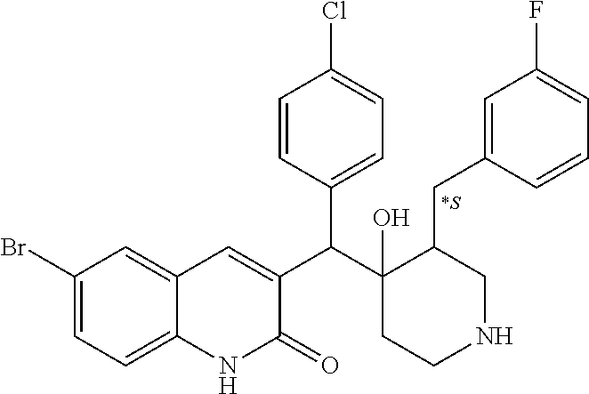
C1(Br)=CC=C2C(=C1)C=C(C(C1(O)CCNCC1CC1=CC(F)=CC=C1)C1=CC=C(Cl)C=C1)C(=O)N2.[*S]
